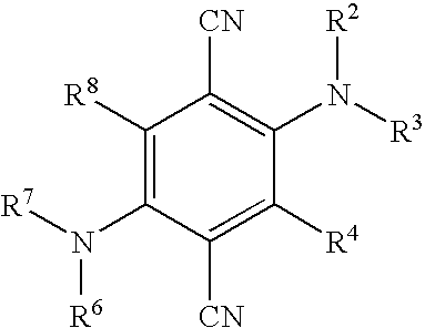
[R6]N([R7])C1=C([R8])C([CN])=C(N([R3])[R2])C([R4])=C1[CN]
